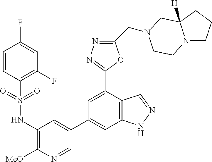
C1(NS(=O)(=O)C2=C(F)C=C(F)C=C2)=C([MeO])N=CC(C2=CC3=C(C(C4=NN=C(CN5CC6([H])N(CCC6)CC5)O4)=C2)C=NN3)=C1
